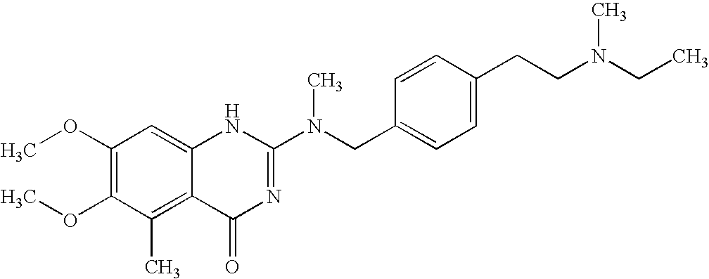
C1(OC)=C(OC)C(C)=C2C(=C1)NC(N(CC1=CC=C(CCN(CC)C)C=C1)C)=NC2=O
